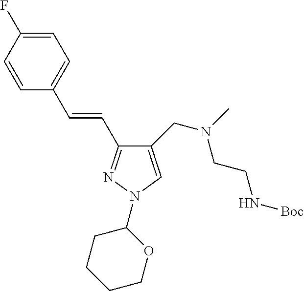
C1=CC(F)=CC=C1C=CC1=NN(C2CCCCO2)C=C1CN(C)CCN[Boc]
